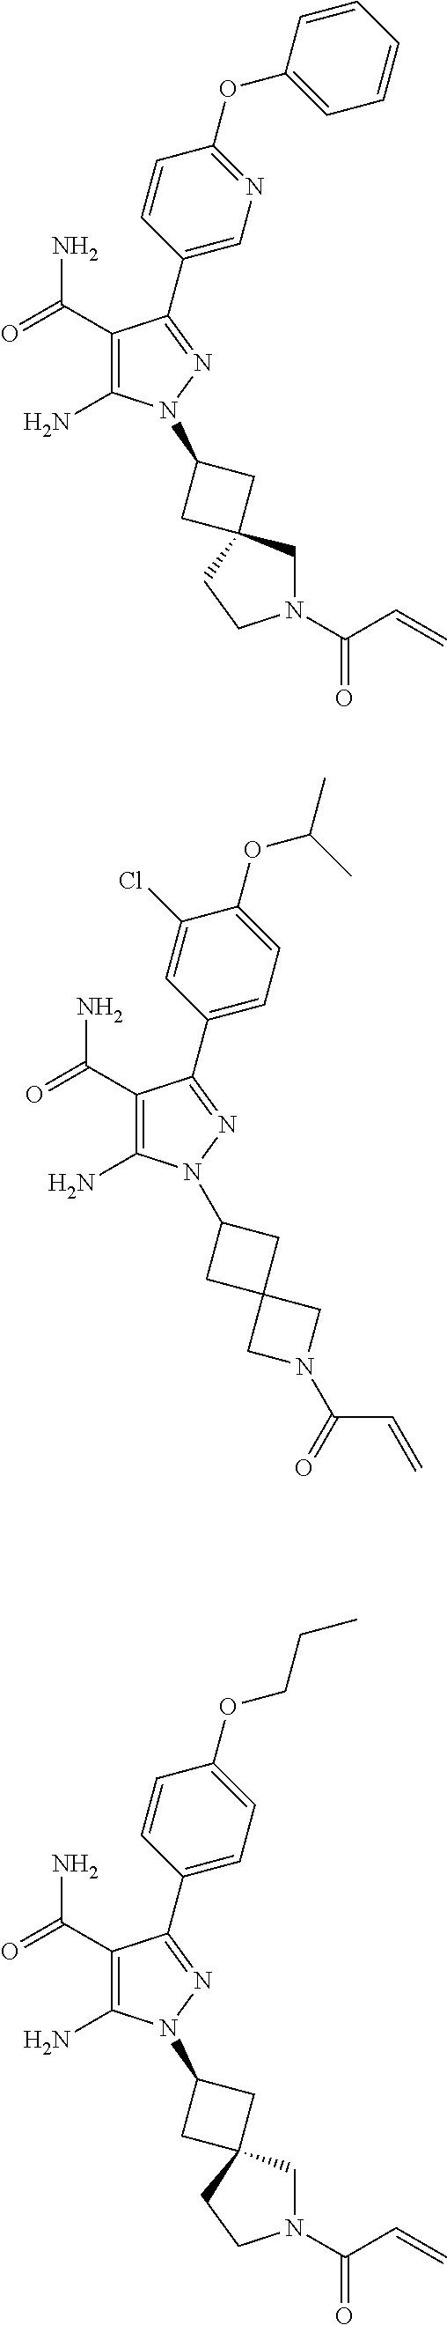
C1=CC(OC2=CC=CC=C2)=NC=C1C1=NN(C2CC3(C2)CN(C(=O)C=C)CC3)C(N)=C1C(=O)N.C1=C(Cl)C(OC(C)C)=CC=C1C1=NN(C2CC3(C2)CN(C(C=C)=O)C3)C(N)=C1C(=O)N.C1=CC(OCCC)=CC=C1C1=NN(C2CC3(C2)CN(C(=O)C=C)CC3)C(N)=C1C(=O)N
